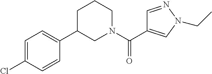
C1=C(Cl)C=CC(C2CN(C(=O)C3=CN(CC)N=C3)CCC2)=C1
